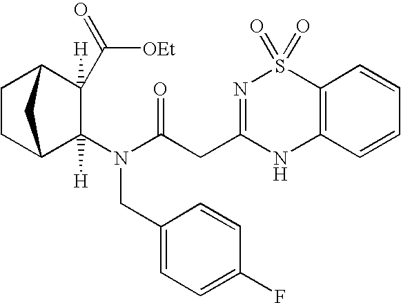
C1(N(CC2=CC=C(F)C=C2)C(CC2=NS(=O)(=O)C3=C(N2)C=CC=C3)=O)([H])C2CCC(C2)C1([H])C(=O)[OEt]
